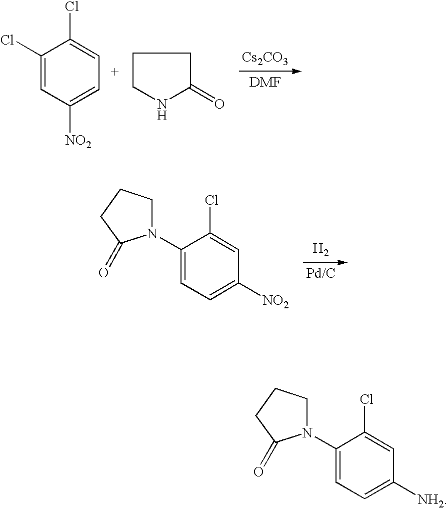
C1(Cl)=CC([NO2])=CC=C1Cl.C1CNC(=O)C1.[Cs2CO3].N1(C2=CC=C([NO2])C=C2Cl)CCCC1=O.[H2].N1(C2=CC=C([NH2])C=C2Cl)CCCC1=O
